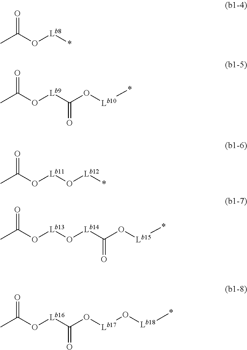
O=C(O[Lb8]*)C.O=C(O[Lb9]C(O[Lb10]*)=O)C.O=C(O[Lb11]O[Lb12]*)C.O=C(O[Lb13]O[Lb14]C(O[Lb15]*)=O)C.O=C(O[Lb16]C(O[Lb17]O[Lb18]*)=O)C
